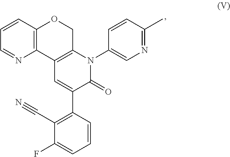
C12=C(C=CC=N1)OCC1=C2C=C(C2=C(C#N)C(F)=CC=C2)C(=O)N1C1=CN=C(C)C=C1
